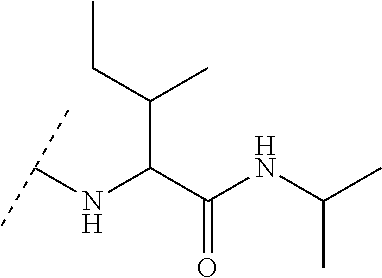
C(C(C(NC(C)C)=O)NC(C)C)(C)CC
